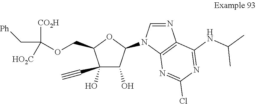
C1(O)(C#C)C(O)C(N2C3=C(N=C2)C(NC(C)C)=NC(Cl)=N3)OC1COC(C[Ph])([CO2H])[HO2C]
